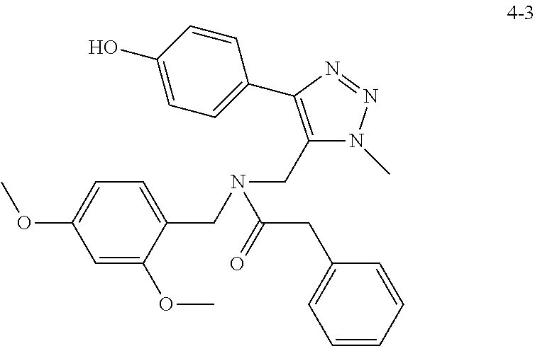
C(C1=C(C2=CC=C(O)C=C2)N=NN1C)N(CC1=CC=C(OC)C=C1OC)C(=O)CC1=CC=CC=C1
